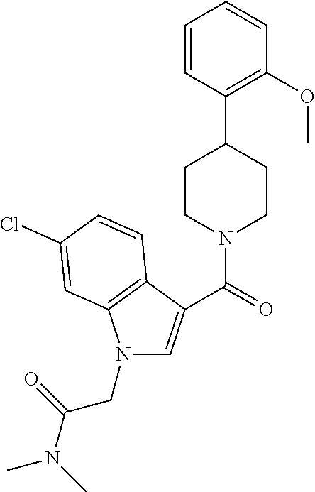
N1(CC(N(C)C)=O)C=C(C(=O)N2CCC(C3=C(OC)C=CC=C3)CC2)C2=C1C=C(Cl)C=C2
